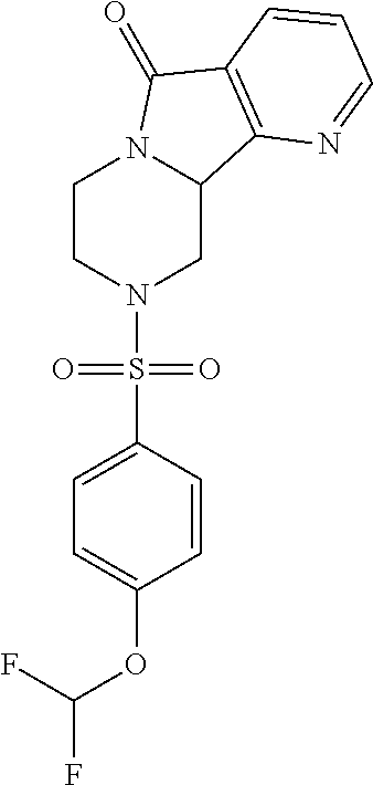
C1CN(S(C2=CC=C(OC(F)F)C=C2)(=O)=O)CC2N1C(=O)C1=C2N=CC=C1
